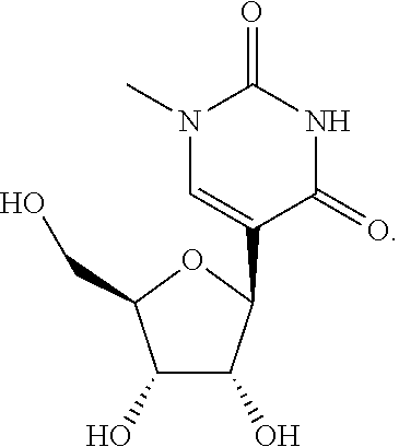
N1(C)C=C(C2OC(CO)C(O)C2O)C(=O)NC1=O
